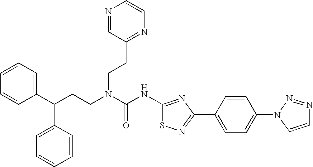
C1(C(CCN(C(NC2=NC(C3=CC=C(N4C=CN=N4)C=C3)=NS2)=O)CCC2=NC=CN=C2)C2=CC=CC=C2)=CC=CC=C1
